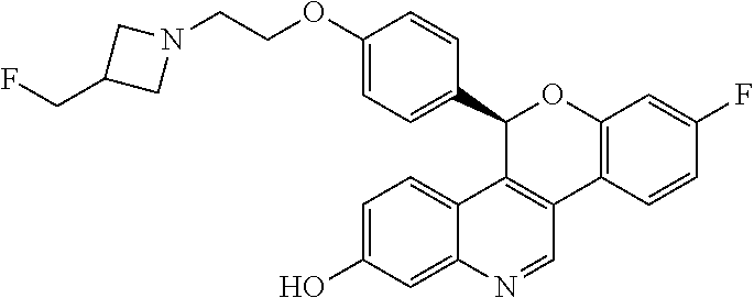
C1(OCCN2CC(CF)C2)=CC=C(C2C3=C(C4=C(O2)C=C(F)C=C4)C=NC2=CC(O)=CC=C32)C=C1
